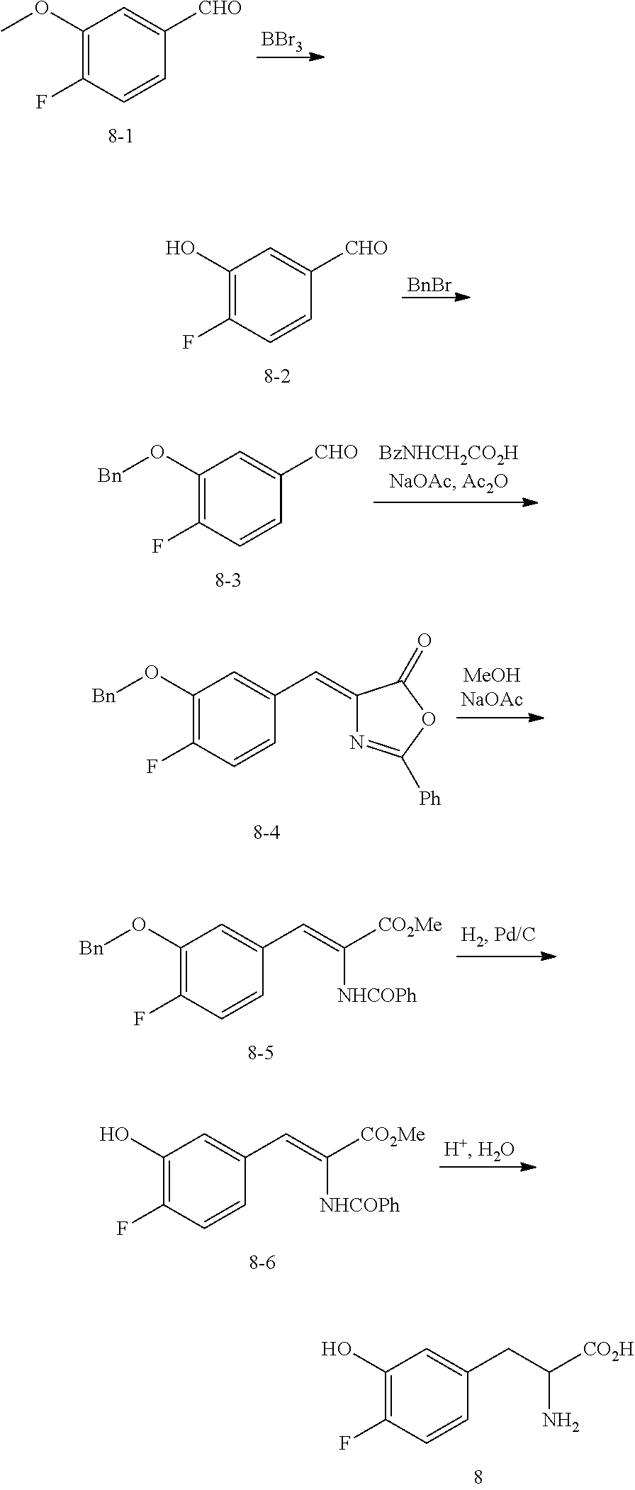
C1(O)=C(F)C=CC(CC([CO2H])N)=C1.C1(OC)=C(F)C=CC([CHO])=C1.[BBr3].C1(O)=C(F)C=CC([CHO])=C1.[BnBr].C1(O[Bn])=C(F)C=CC([CHO])=C1.C1(O[Bn])=C(F)C=CC(C=C2N=C([Ph])OC2=O)=C1.C1(O[Bn])=C(F)C=CC(C=C([CO2Me])[NHCOPh])=C1.C1(O)=C(F)C=CC(C=C([CO2Me])[NHCOPh])=C1
